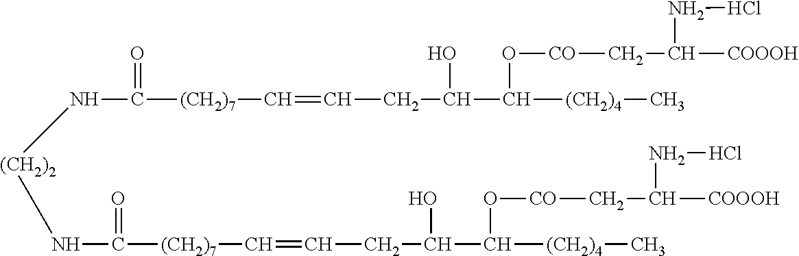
[(CH2)2](NC(=O)[(CH2)7]C=CCC(O)C(O[CO]CC([COOOH])NCl)[(CH2)4]C)NC([(CH2)7]C=CCC(O)C(O[CO]CC([COOOH])NCl)[(CH2)4]C)=O
